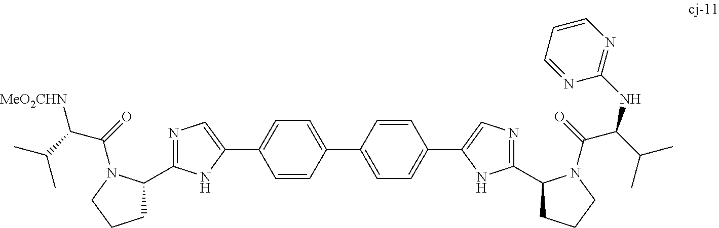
C1C(C2=NC=C(C3=CC=C(C4=CC=C(C5=CN=C(C6CCCN6C(C(NC6=NC=CC=N6)C(C)C)=O)N5)C=C4)C=C3)N2)N(C(C([MeO2CHN])C(C)C)=O)CC1
